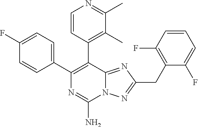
C1(C2=C(C3=C(C)C(C)=NC=C3)C3=NC(CC4=C(F)C=CC=C4F)=NN3C(N)=N2)=CC=C(F)C=C1
